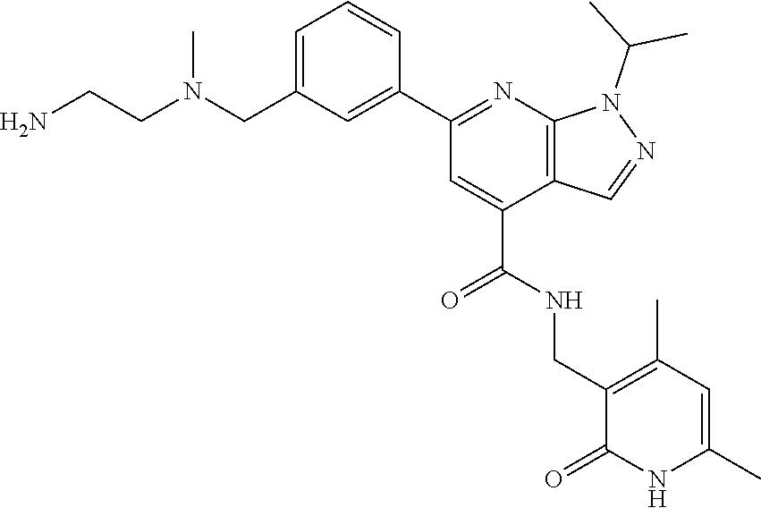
C(CN(CC1=CC=CC(C2=NC3=C(C(C(NCC4=C(C)C=C(C)NC4=O)=O)=C2)C=NN3C(C)C)=C1)C)N
